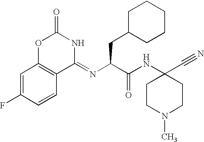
C1=C(F)C=CC2=C1OC(=O)NC2=NC(C(NC1(C#N)CCN(C)CC1)=O)CC1CCCCC1
